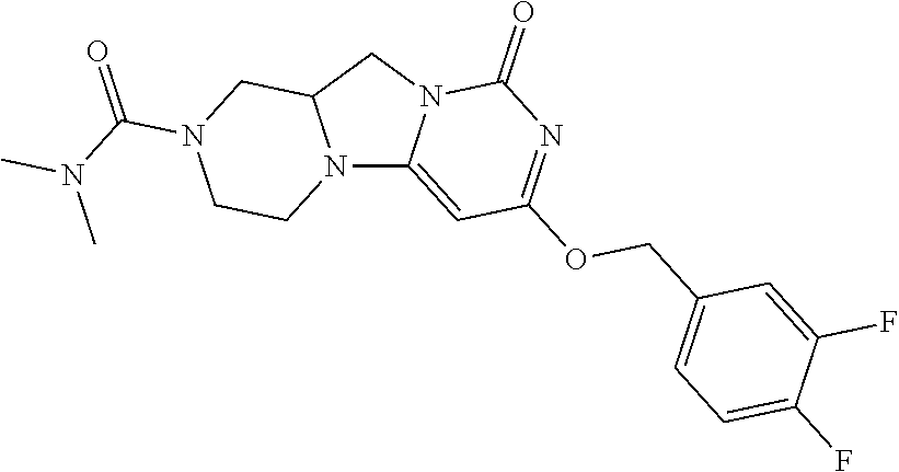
N12C3=CC(OCC4=CC=C(F)C(F)=C4)=NC(=O)N3CC1CN(C(N(C)C)=O)CC2
